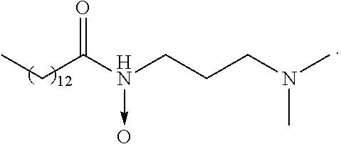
C(C(N(CCCN(C)C)->O)=O)C
